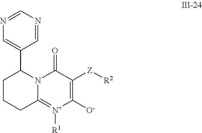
C12=[N+]([R1])C([O-])=C([Z][R2])C(=O)N1C(C1=CN=CN=C1)CCC2
